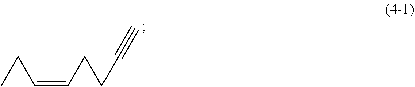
C(C=CCCC#C)C
